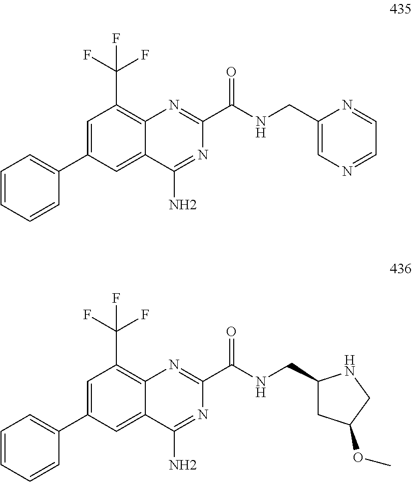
C1=CC=CC(C2=CC(C(F)(F)F)=C3C(=C2)C(N)=NC(C(=O)NCC2=CN=CC=N2)=N3)=C1.C1=CC=CC(C2=CC(C(F)(F)F)=C3C(=C2)C(N)=NC(C(=O)NCC2CC(OC)CN2)=N3)=C1
